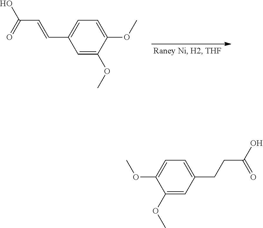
C1=C(C=CC(O)=O)C=C(OC)C(OC)=C1.C1=C(CCC(O)=O)C=C(OC)C(OC)=C1
